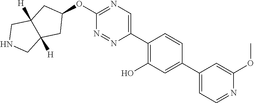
O(C1=NC=C(C2=C(O)C=C(C3=CC=NC(OC)=C3)C=C2)N=N1)C1CC2([H])C([H])(C1)CNC2
